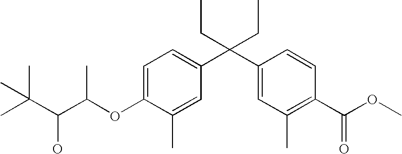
C1=C(C)C(OC(C(C(C)(C)C)O)C)=CC=C1C(C1=CC(C)=C(C(OC)=O)C=C1)(CC)CC
